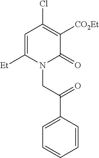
N1(CC(C2=CC=CC=C2)=O)C(=O)C([CO2Et])=C(Cl)C=C1[Et]
